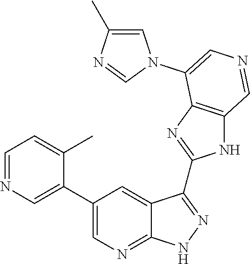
C1=NC=C(C2=CN=C3C(=C2)C(C2=NC4=C(N2)C=NC=C4N2C=C(C)N=C2)=NN3)C(C)=C1
